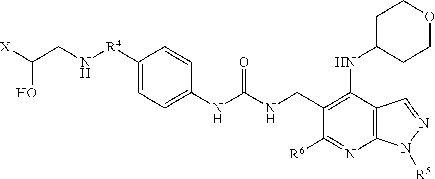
C1=CC([R4]NCC([X])O)=CC=C1NC(NCC1=C(NC2CCOCC2)C2=C(N=C1[R6])N([R5])N=C2)=O
